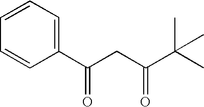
C1(C(CC(C(C)(C)C)=O)=O)=CC=CC=C1
